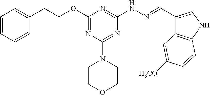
O(C1=NC(N2CCOCC2)=NC(NN=CC2=CNC3=C2C=C([H3CO])C=C3)=N1)CCC1=CC=CC=C1
